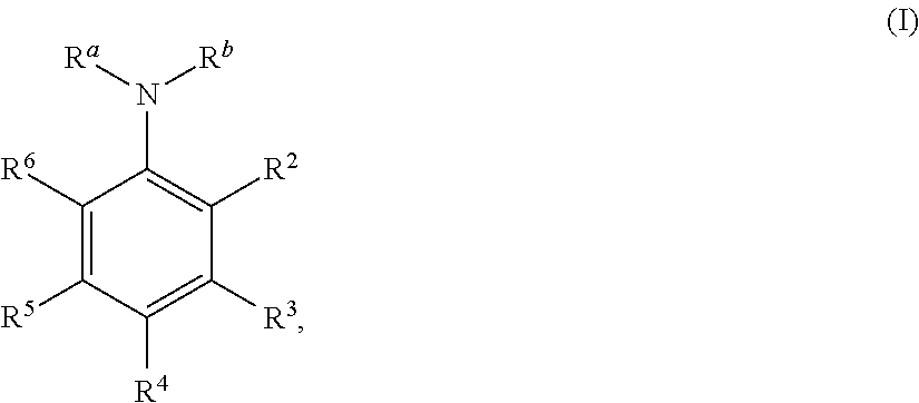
C1([R6])=C([R5])C([R4])=C([R3])C([R2])=C1N([Ra])[Rb]
